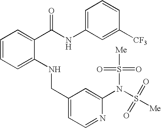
C1=C(NCC2=CC=NC(N(S([Me])(=O)=O)S([Me])(=O)=O)=C2)C(C(NC2=CC=CC([CF3])=C2)=O)=CC=C1
